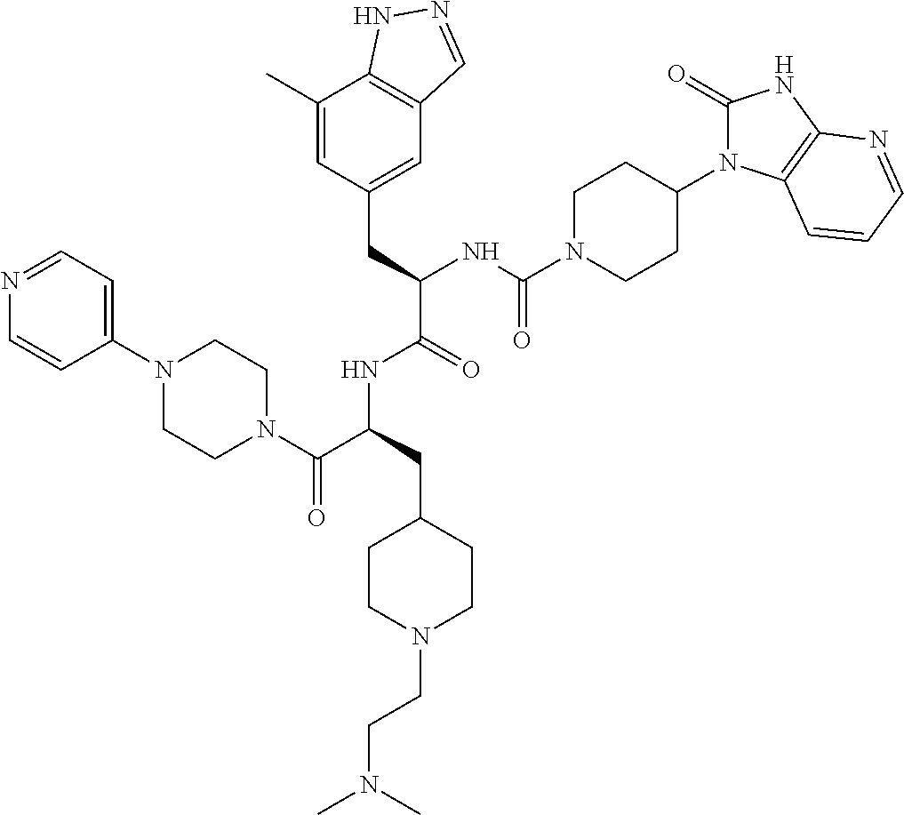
N1=CC=C(N2CCN(C(C(CC3CCN(CCN(C)C)CC3)NC(C(CC3=CC4=C(C(C)=C3)NN=C4)NC(N3CCC(N4C(=O)NC5=C4C=CC=N5)CC3)=O)=O)=O)CC2)C=C1
